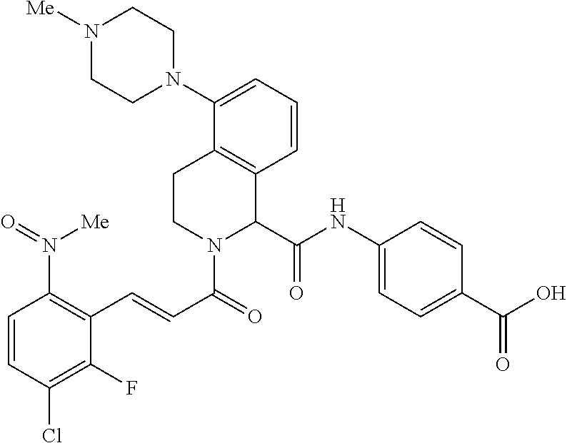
C1=CC(Cl)=C(F)C(C=CC(=O)N2C(C(NC3=CC=C(C(O)=O)C=C3)=O)C3=C(CC2)C(N2CCN([Me])CC2)=CC=C3)=C1N([Me])=O
